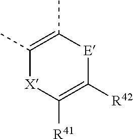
C1(C)=C(C)[E]C([R42])=C([R41])[X]1
